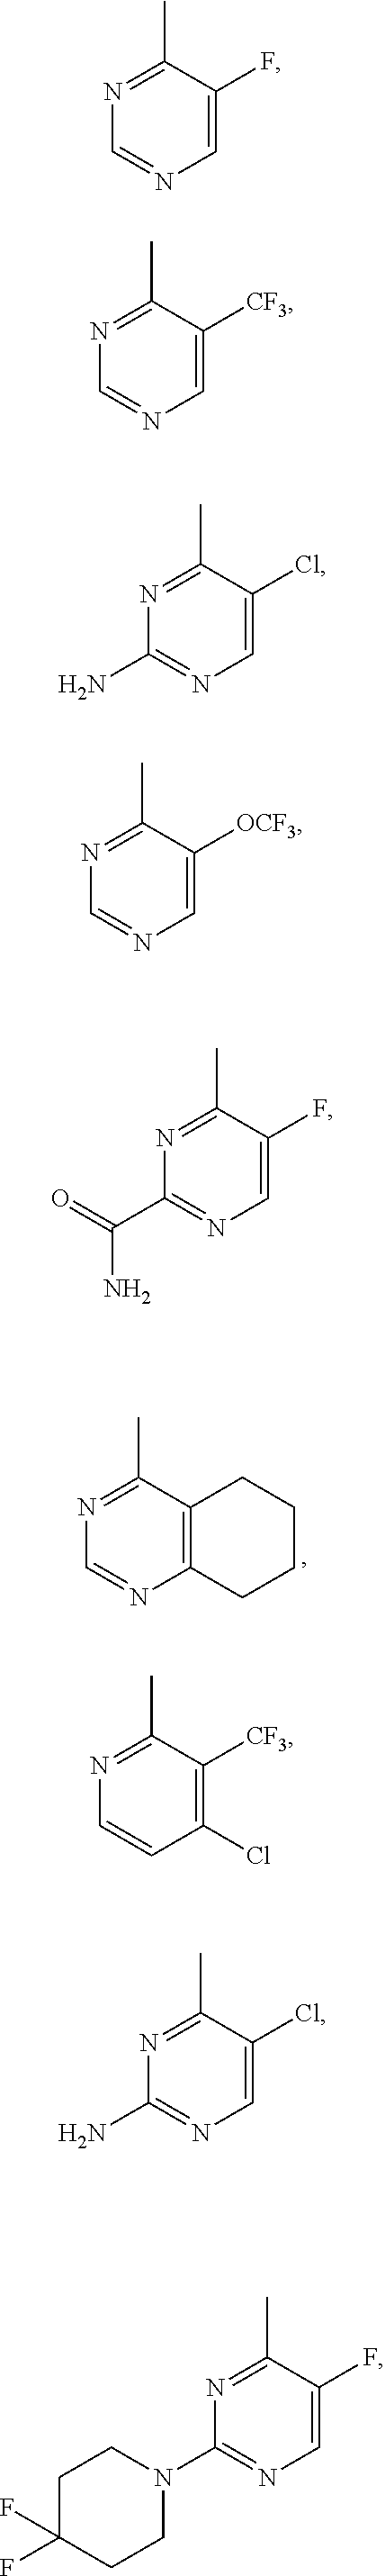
N1=C(C)C2=C(N=C1)CCCC2.N1=C(C)C(F)=CN=C1.C1=NC=C([CF3])C(C)=N1.C1(N)=NC=C(Cl)C(C)=N1.C1=NC=C([OCF3])C(C)=N1.N1=C(C)C(F)=CN=C1C(=O)N.N1=C(C)C([CF3])=C(Cl)C=C1.N1=C(C)C(Cl)=CN=C1N.N1=C(C)C(F)=CN=C1N1CCC(F)(F)CC1
